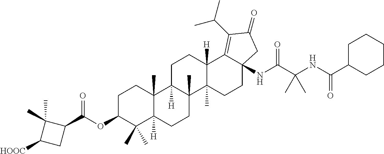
C1C2([H])C(C)(C3(C)C([H])(C1)C1=C(C(C)C)C(=O)CC1(NC(C(NC(C1CCCCC1)=O)(C)C)=O)CC3)CCC1([H])C2(C)CCC(OC(C2C(C)(C)C([HOOC])C2)=O)C1(C)C
